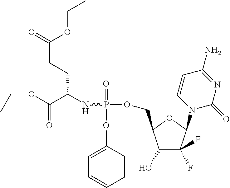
C(OC(CCC(NP(=O)(OC1=CC=CC=C1)OCC1C(O)C(F)(F)C(N2C(=O)N=C(N)C=C2)O1)C(OCC)=O)=O)C
